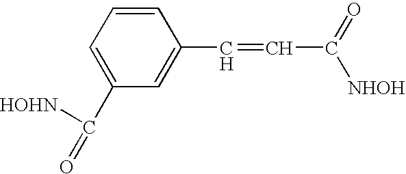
C1(C([HOHN])=O)=CC=CC(C=CC(=O)[NHOH])=C1
